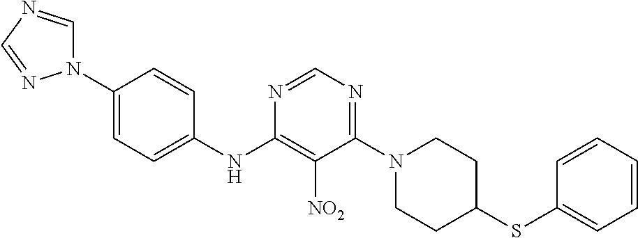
N1=CN=C(N2CCC(SC3=CC=CC=C3)CC2)C([NO2])=C1NC1=CC=C(N2C=NC=N2)C=C1
